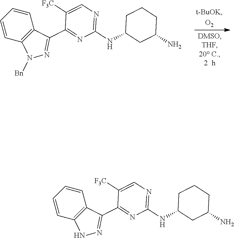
C1=CC=CC2=C1C(C1=NC(NC3CC(N)CCC3)=NC=C1[F3C])=NN2[Bn].C1=CC=CC2=C1C(C1=NC(NC3CC(N)CCC3)=NC=C1[F3C])=NN2
